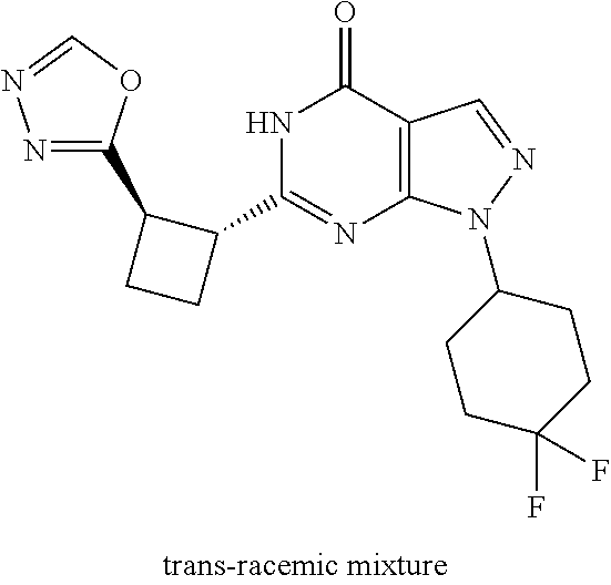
C1(C2C(C3=NN=CO3)CC2)=NC2=C(C(=O)N1)C=NN2C1CCC(F)(F)CC1
